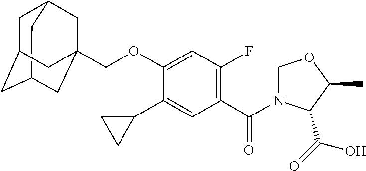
C12CC3CC(CC(COC4=CC(F)=C(C(N5COC(C)C5C(=O)O)=O)C=C4C4CC4)(C3)C1)C2
